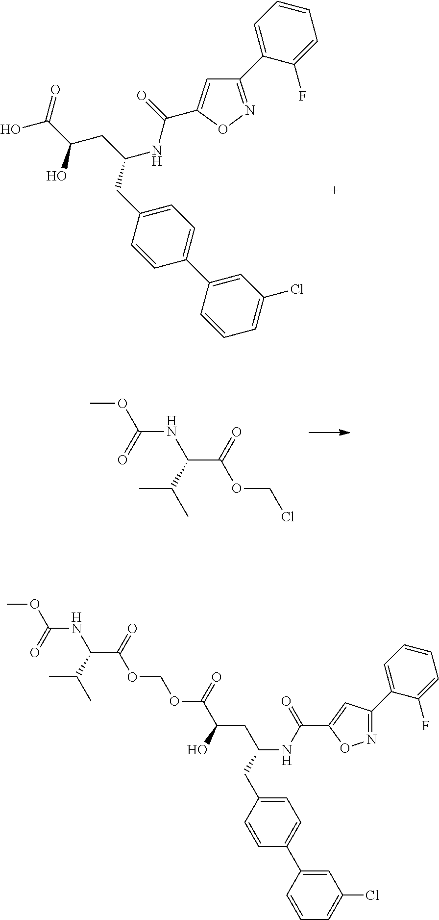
OC(C(O)CC(NC(=O)C1=CC(C2=CC=CC=C2F)=NO1)CC1=CC=C(C2=CC(Cl)=CC=C2)C=C1)=O.COC(NC(C(=O)OCCl)C(C)C)=O.COC(NC(C(=O)OCOC(=O)C(CC(CC1=CC=C(C2=CC(Cl)=CC=C2)C=C1)NC(C1=CC(C2=CC=CC=C2F)=NO1)=O)O)C(C)C)=O
